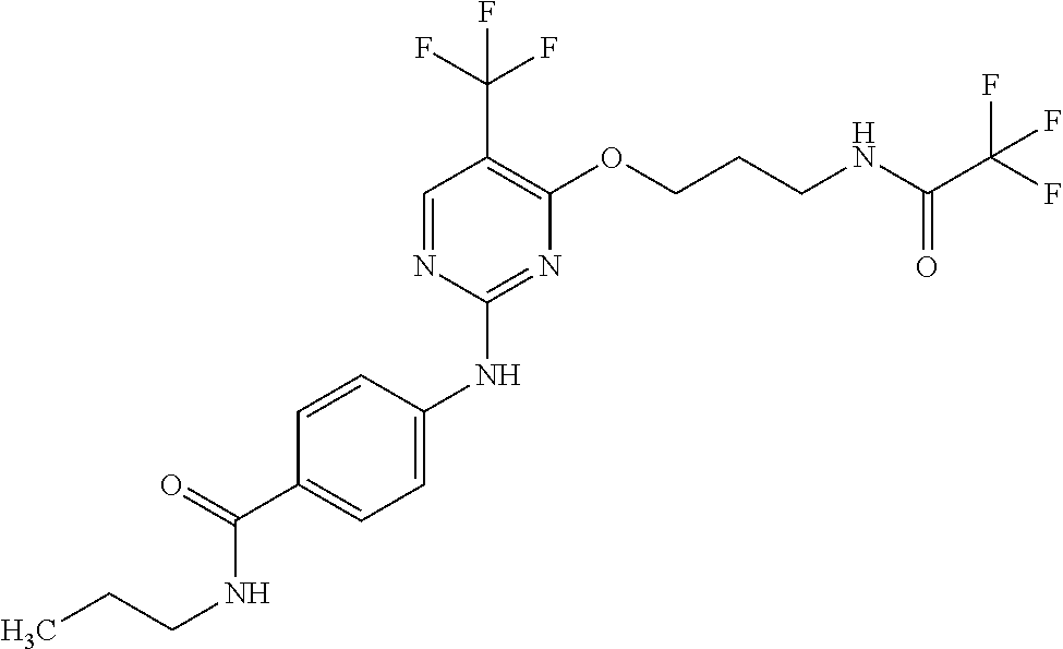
C1=CC(NC2=NC(OCCCNC(C(F)(F)F)=O)=C(C(F)(F)F)C=N2)=CC=C1C(=O)NCCC
